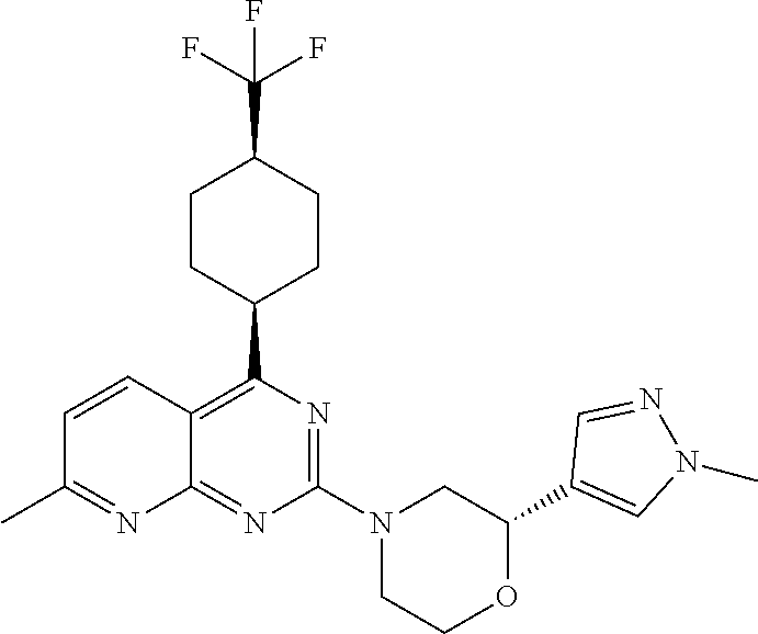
C12=C(C3CCC(C(F)(F)F)CC3)N=C(N3CCOC(C4=CN(C)N=C4)C3)N=C1N=C(C)C=C2
